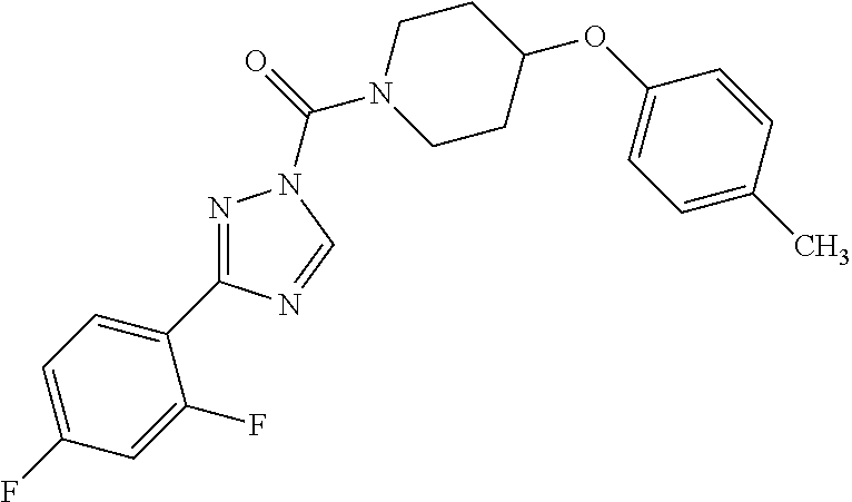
N1=C(C2=CC=C(F)C=C2F)N=CN1C(N1CCC(OC2=CC=C(C)C=C2)CC1)=O
